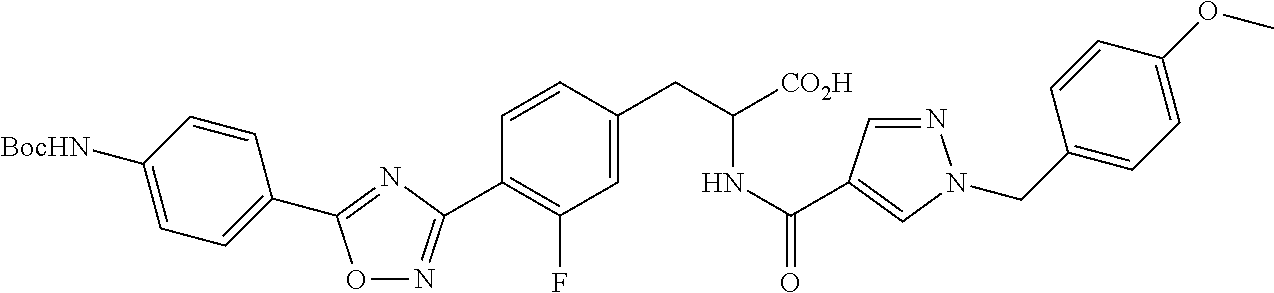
O1N=C(C2=C(F)C=C(CC(NC(=O)C3=CN(CC4=CC=C(OC)C=C4)N=C3)[CO2H])C=C2)N=C1C1=CC=C([BocHN])C=C1
